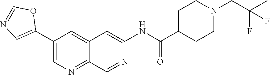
N1=COC(C2=CN=C3C=NC(NC(C4CCN(CC(F)(C)F)CC4)=O)=CC3=C2)=C1
